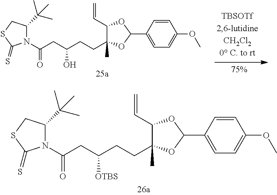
C1(C=C)C(CCC(O)CC(N2C(C(C)(C)C)CSC2=S)=O)(C)OC(C2=CC=C(OC)C=C2)O1.C1(C=C)C(CCC([OTBS])CC(N2C(C(C)(C)C)CSC2=S)=O)(C)OC(C2=CC=C(OC)C=C2)O1
